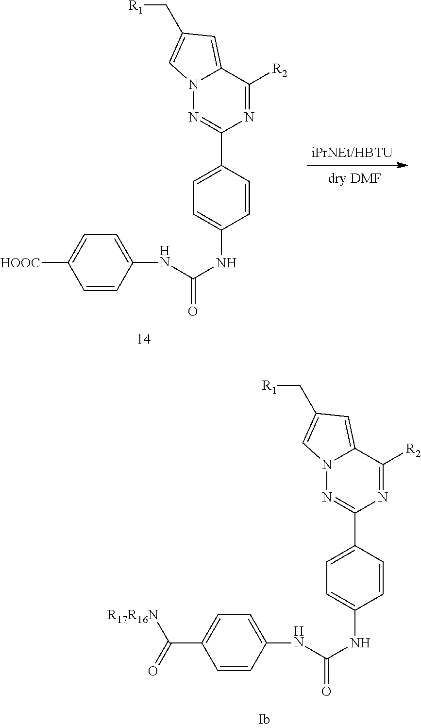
C1=C(NC(NC2=CC=C(C3=NN4C(=CC(C[R1])=C4)C([R2])=N3)C=C2)=O)C=CC([HOOC])=C1.C1=C(NC(NC2=CC=C(C3=NN4C(=CC(C[R1])=C4)C([R2])=N3)C=C2)=O)C=CC(C(=O)[R17R16N])=C1
